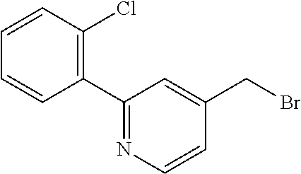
C1(C2=NC=CC(CBr)=C2)=C(Cl)C=CC=C1
